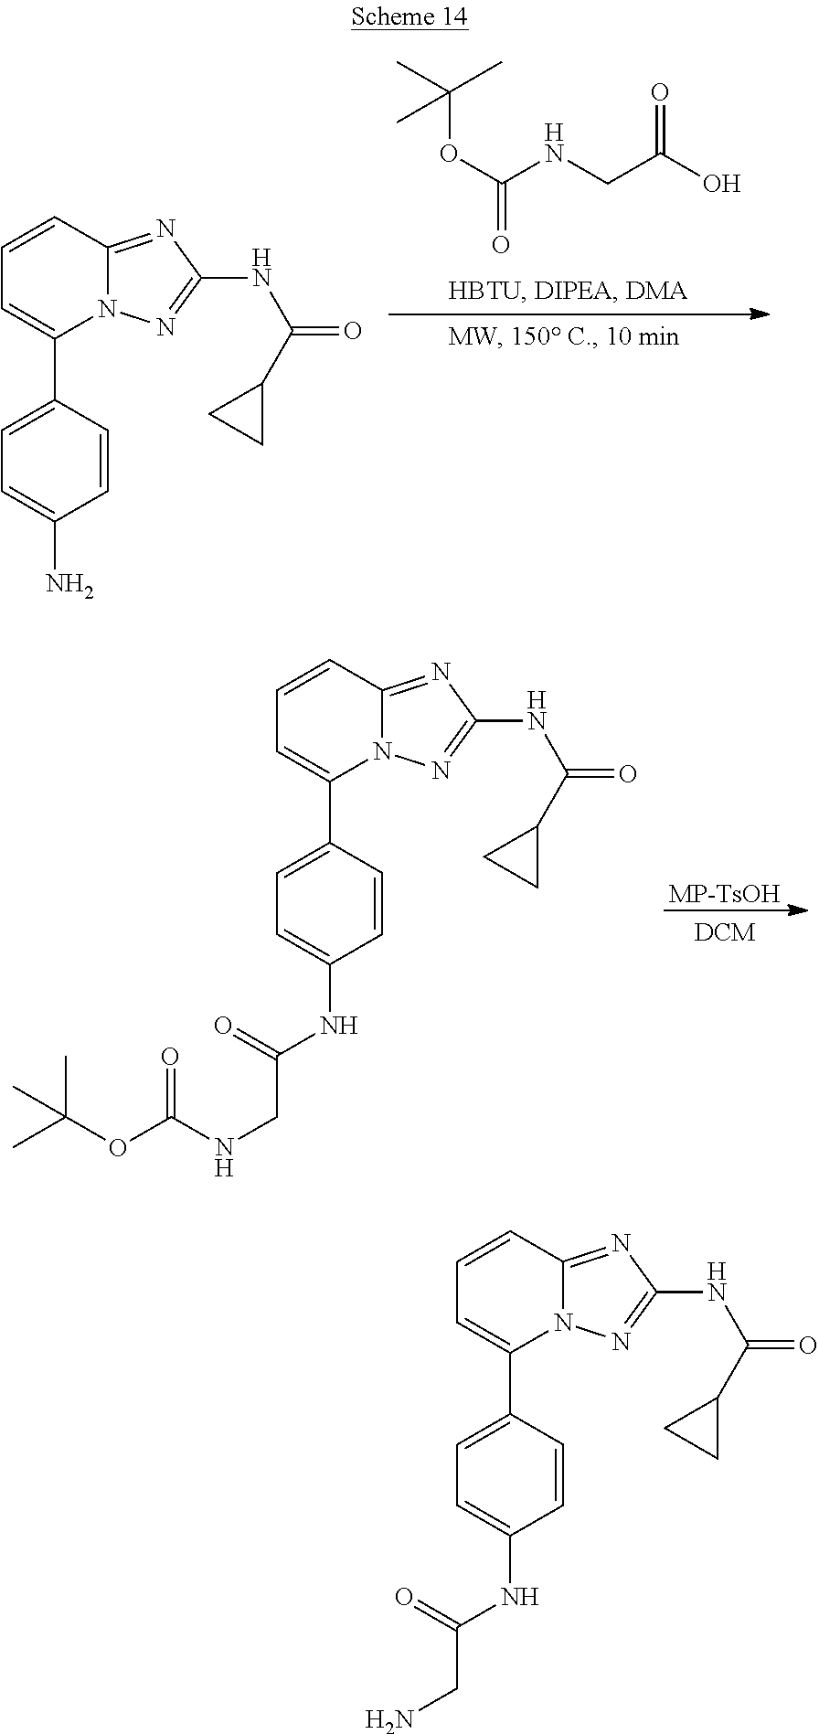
C1=CC2=NC(NC(C3CC3)=O)=NN2C(C2=CC=C(N)C=C2)=C1.C(NCC(O)=O)(OC(C)(C)C)=O.C1=CC2=NC(NC(C3CC3)=O)=NN2C(C2=CC=C(NC(CN)=O)C=C2)=C1.C1=CC2=NC(NC(C3CC3)=O)=NN2C(C2=CC=C(NC(CNC(OC(C)(C)C)=O)=O)C=C2)=C1.[MP-TsOH]
